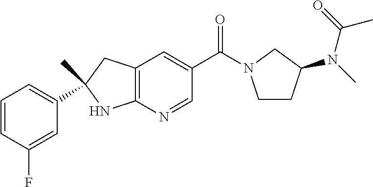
C(C1=CC2=C(N=C1)NC(C)(C1=CC=CC(F)=C1)C2)(=O)N1CCC(N(C(C)=O)C)C1
